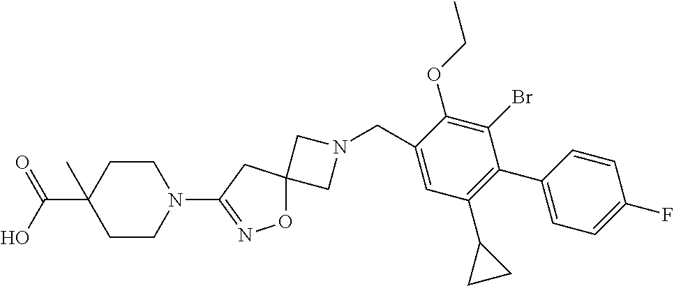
C1N(CC2=CC(C3CC3)=C(C3=CC=C(F)C=C3)C(Br)=C2OCC)CC12ON=C(N1CCC(C(=O)O)(C)CC1)C2
